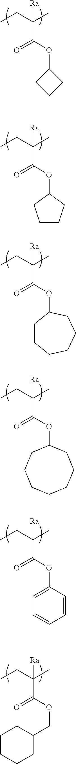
CCC(C)(C(=O)OC1CCC1)[Ra].CCC(C)(C(=O)OC1CCCC1)[Ra].CCC(C)(C(=O)OC1CCCCCC1)[Ra].CCC(C)(C(=O)OC1CCCCCCC1)[Ra].CCC(C)(C(=O)OC1=CC=CC=C1)[Ra].CCC(C)(C(=O)OCC1CCCCC1)[Ra]
